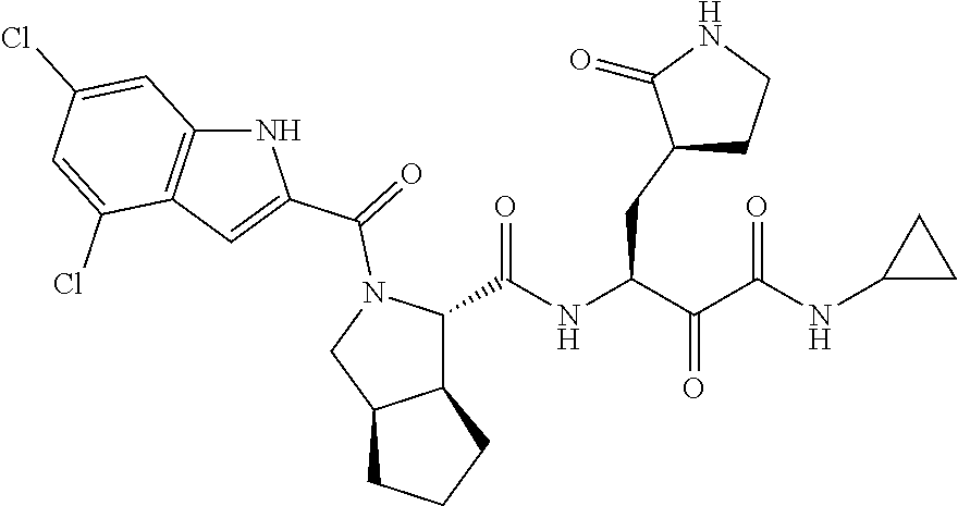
C(NC(C(C(NC1CC1)=O)=O)CC1CCNC1=O)(=O)C1C2C(CN1C(=O)C1=CC3=C(N1)C=C(Cl)C=C3Cl)CCC2
